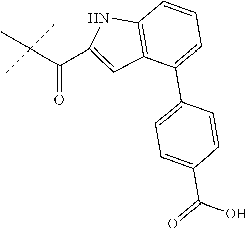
C(C(C)(C)C)(=O)C1=CC2=C(C=CC=C2C2=CC=C(C(=O)O)C=C2)N1
